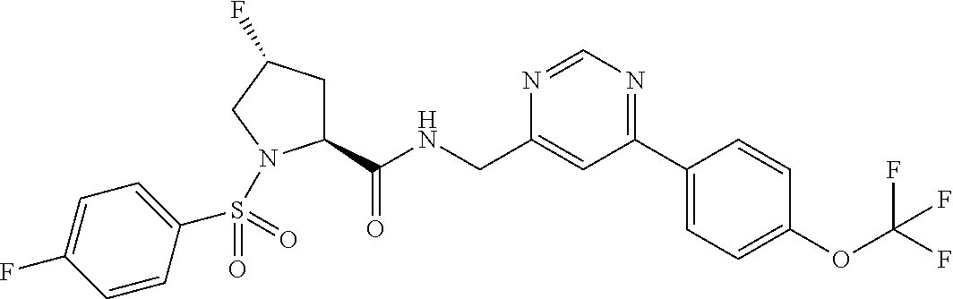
C1(C(NCC2=CC(C3=CC=C(OC(F)(F)F)C=C3)=NC=N2)=O)CC(F)CN1S(C1=CC=C(F)C=C1)(=O)=O
